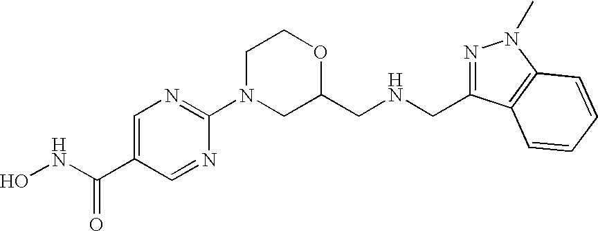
C1(N2CC(CNCC3=NN(C)C4=C3C=CC=C4)OCC2)=NC=C(C(NO)=O)C=N1
